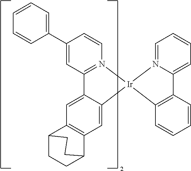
C12=CC3=C(C=C1[Ir]1(N4=C2C=C(C2=CC=CC=C2)C=C4)C2=C(C=CC=C2)C2=CC=CC=N21)C1CCC3CC1
